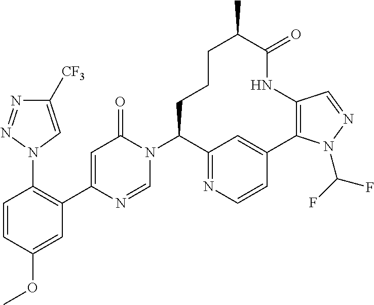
C1=CC(OC)=CC(C2=CC(=O)N(C3C4=NC=CC(=C4)C4=C(NC(=O)C(C)CCC3)C=NN4C(F)F)C=N2)=C1N1C=C([CF3])N=N1
